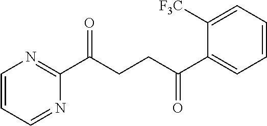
C1(C(CCC(C2=CC=CC=C2[F3C])=O)=O)=NC=CC=N1
